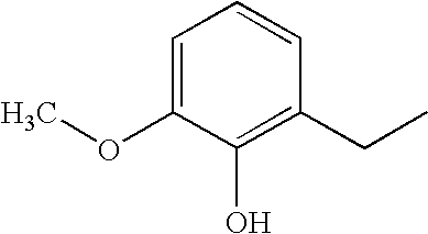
C1=C(OC)C(O)=C(CC)C=C1
